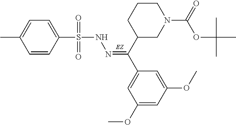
C1(C(C2CCCN(C(=O)OC(C)(C)C)C2)=NNS(=O)(=O)C2=CC=C(C)C=C2)=CC(OC)=CC(OC)=C1
